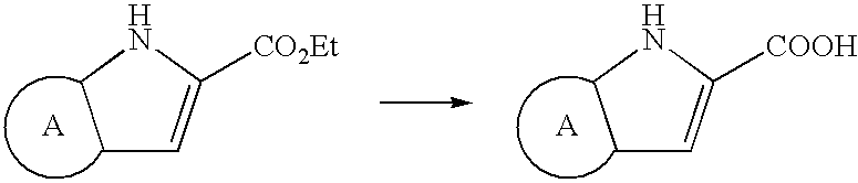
C1C=C([CO2Et])NC1.C1C=C([COOH])NC1
